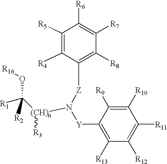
C1([R5])=C([R4])C([Z]N([Y]C2=C([R13])C([R12])=C([R11])C([R10])=C2[R9])[(CH)n](C(O[R16])([R1])[R2])[R3])=C([R8])C([R7])=C1[R6]
